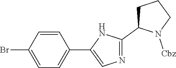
BrC1=CC=C(C2=CN=C(C3CCCN3[Cbz])N2)C=C1
